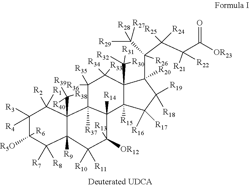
C1([R4])([R3])C([R5O])([R6])C([R7])([R8])C2([R9])C(C([R38])([R40])[R39])(C1([R2])[R1])C1([R37])C([R14])(C([OR12])([R13])C2([R10])[R11])C2([R15])C(C([R31])([R32])[R30])(C([R33])([R34])C1([R36])[R35])C(C(C(C(C([OR23])=O)([R22])[R21])([R25])[R24])(C([R27])([R29])[R28])[R26])([R20])C([R19])([R18])C2([R17])[R16]
